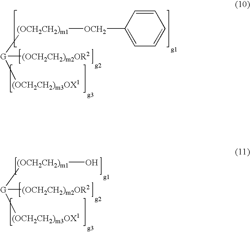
C1([OCH2][(OCH2CH2)m1][G]([(OCH2CH2)m3OX1])[(OCH2CH2)m2OR2])=CC=CC=C1.O[(OCH2CH2)m1][G]([(OCH2CH2)m3OX1])[(OCH2CH2)m2OR2]
